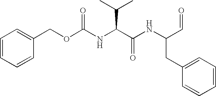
C1=CC=CC(COC(NC(C(NC(C=O)CC2=CC=CC=C2)=O)C(C)C)=O)=C1
